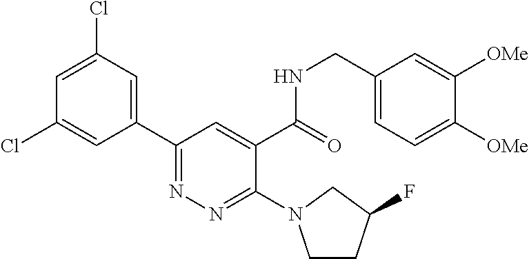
C1=C(Cl)C=C(C2=NN=C(N3CCC(F)C3)C(C(=O)NCC3=CC=C([OMe])C([OMe])=C3)=C2)C=C1Cl
